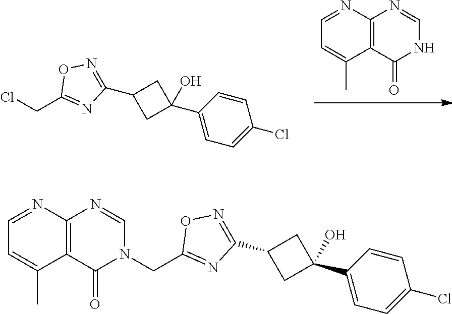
N1C=NC2=C(C1=O)C(C)=CC=N2.C1(CCl)=NC(C2CC(C3=CC=C(Cl)C=C3)(O)C2)=NO1.C1(CN2C=NC3=C(C2=O)C(C)=CC=N3)=NC(C2CC(C3=CC=C(Cl)C=C3)(O)C2)=NO1
